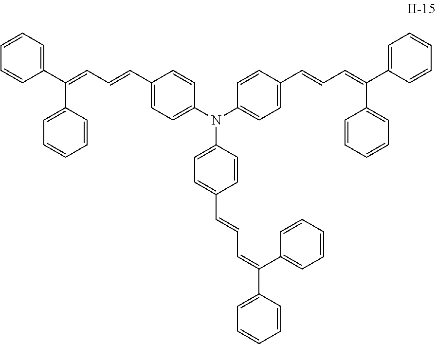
C1(C(=CC=CC2=CC=C(N(C3=CC=C(C=CC=C(C4=CC=CC=C4)C4=CC=CC=C4)C=C3)C3=CC=C(C=CC=C(C4=CC=CC=C4)C4=CC=CC=C4)C=C3)C=C2)C2=CC=CC=C2)=CC=CC=C1
